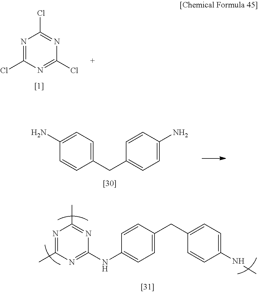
N1=C(Cl)N=C(Cl)N=C1Cl.C(C1=CC=C(N)C=C1)C1=CC=C(N)C=C1.C(C1=CC=C(NC)C=C1)C1=CC=C(NC2=NC(C)=NC(C)=N2)C=C1
